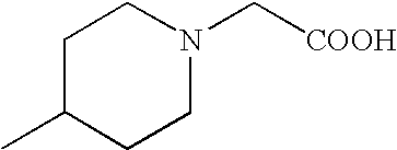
C1C(C)CCN(C[COOH])C1
